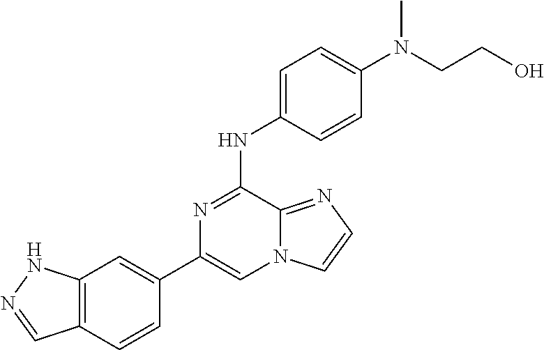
C1(C2=CC3=C(C=C2)C=NN3)=CN2C(=NC=C2)C(NC2=CC=C(N(CCO)C)C=C2)=N1
